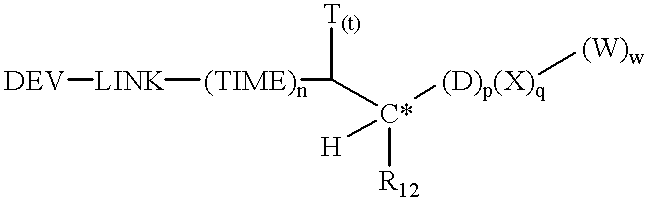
[(TIME)n](C([T(t)])[C*]([(D)p(X)q][(W)w])([H])[R12])[LINK][DEV]
